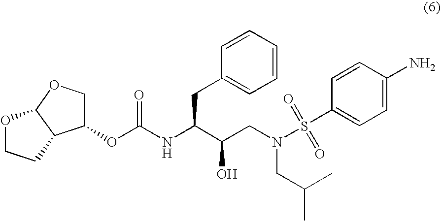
C1C(OC(NC(C(CN(S(C2=CC=C(N)C=C2)(=O)=O)CC(C)C)O)CC2=CC=CC=C2)=O)C2C(O1)OCC2
